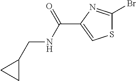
S1C(Br)=NC(C(NCC2CC2)=O)=C1
